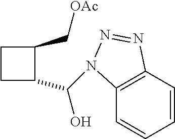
C1CC(C(N2C3=C(C=CC=C3)N=N2)O)C1C[OAc]
